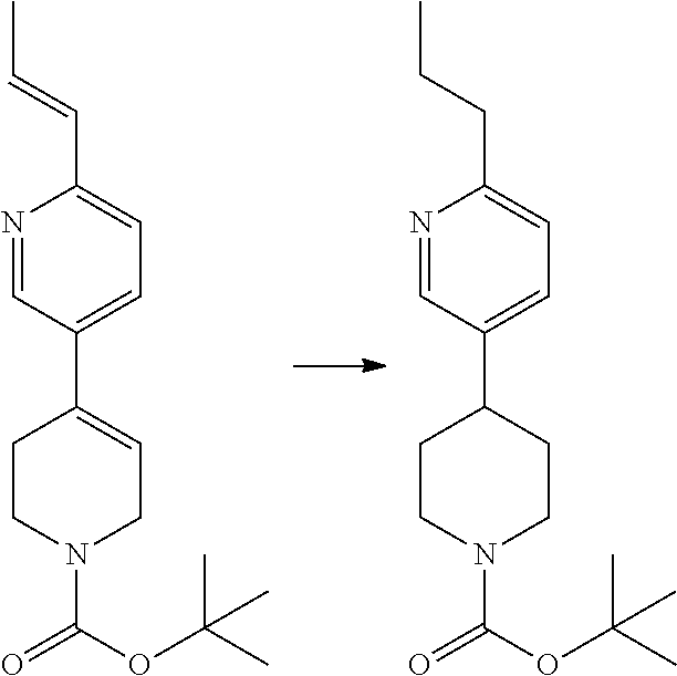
N1=CC(C2=CCN(C(OC(C)(C)C)=O)CC2)=CC=C1C=CC.N1=CC(C2CCN(C(OC(C)(C)C)=O)CC2)=CC=C1CCC
